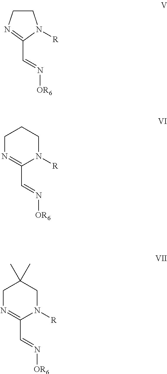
C1CN=C(C=N[OR6])N1[R].C1(C=N[OR6])=NCCCN1[R].C1(C=N[OR6])=NCC(C)(C)CN1[R]
